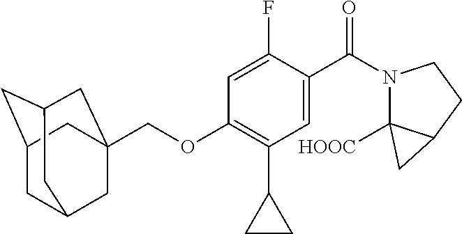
C1C2CC3CC(COC4=C(C5CC5)C=C(C(=O)N5C6([HOOC])C(CC5)C6)C(F)=C4)(CC1C3)C2
